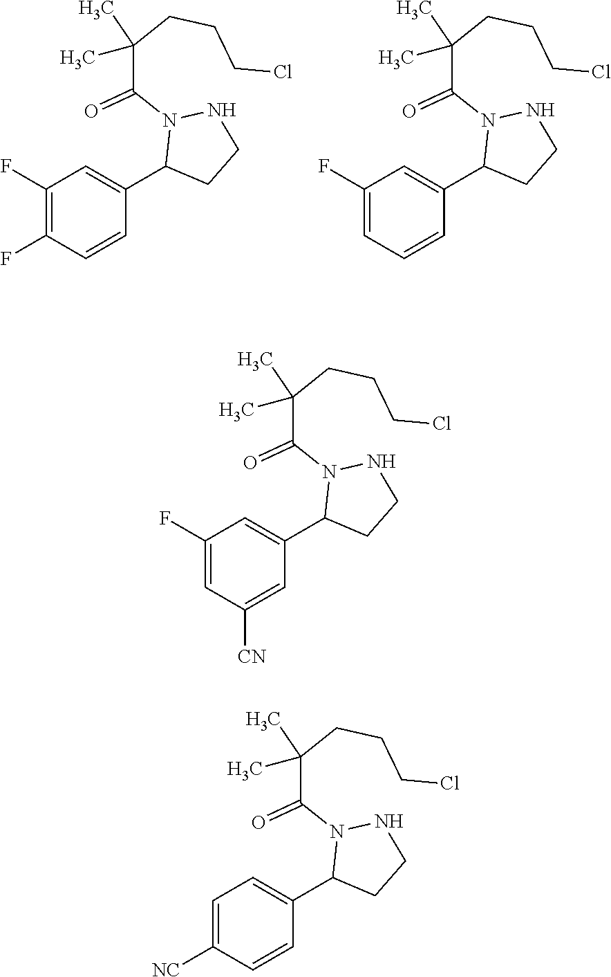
C1(C2=CC(F)=CC([CN])=C2)CCNN1C(=O)C(C)(C)CCCCl.C1(C2=CC=C([NC])C=C2)CCNN1C(=O)C(C)(C)CCCCl.C1(C2=CC(F)=C(F)C=C2)CCNN1C(=O)C(C)(C)CCCCl.C1(C2=CC(F)=CC=C2)CCNN1C(=O)C(C)(C)CCCCl
